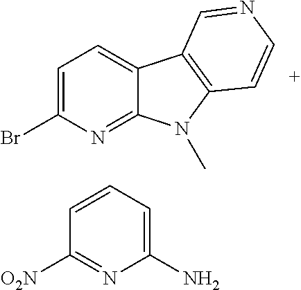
C1=C(Br)N=C2C(=C1)C1=C(N2C)C=CN=C1.C1=CC=C(N)N=C1[O2N]
